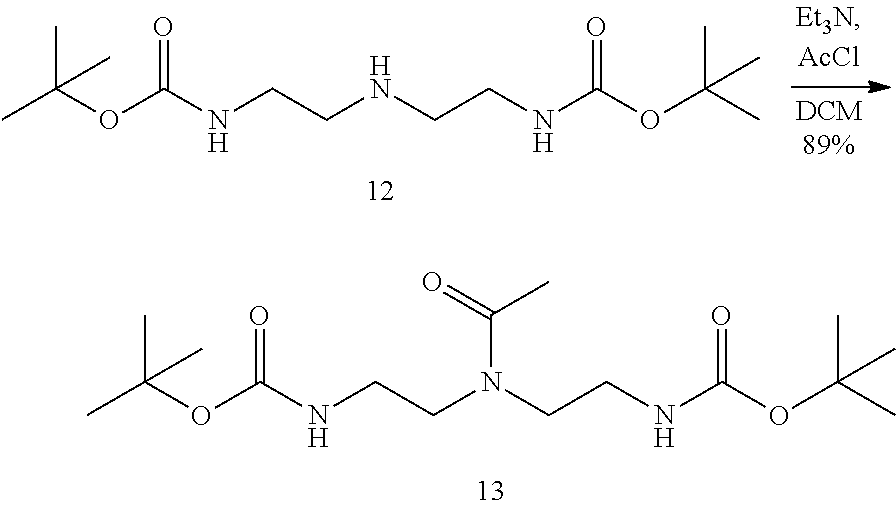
CC(OC(NCCN(CCNC(OC(C)(C)C)=O)C(=O)C)=O)(C)C.CC(OC(NCCNCCNC(OC(C)(C)C)=O)=O)(C)C
